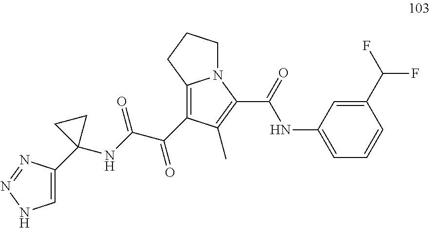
C1=C(C2(NC(C(C3=C4N(C(C(NC5=CC=CC(C(F)F)=C5)=O)=C3C)CCC4)=O)=O)CC2)N=NN1
